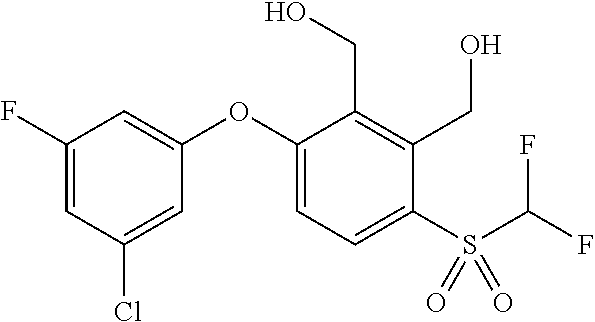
C1(F)=CC(Cl)=CC(OC2=CC=C(S(=O)(=O)C(F)F)C(CO)=C2CO)=C1
